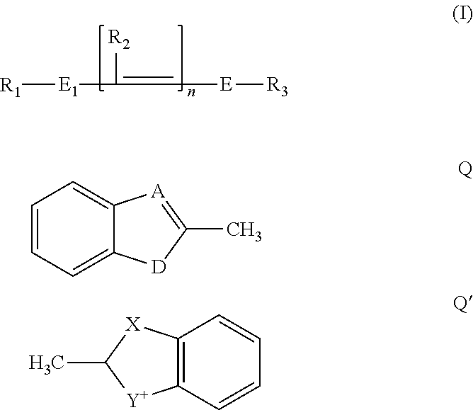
[R1][E1]C([R2])=C[E][R3].C1=CC=C2C(=C1)[A]=C(C)[D]2.C1=CC2=C(C=C1)[Y]C(C)[X]2
